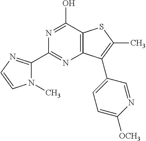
C1(C2=NC=CN2C)=NC2=C(C(O)=N1)SC(C)=C2C1=CC=C([OCH3])N=C1
